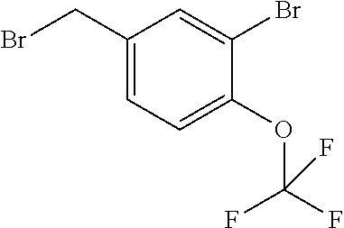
C1(CBr)=CC=C(OC(F)(F)F)C(Br)=C1
